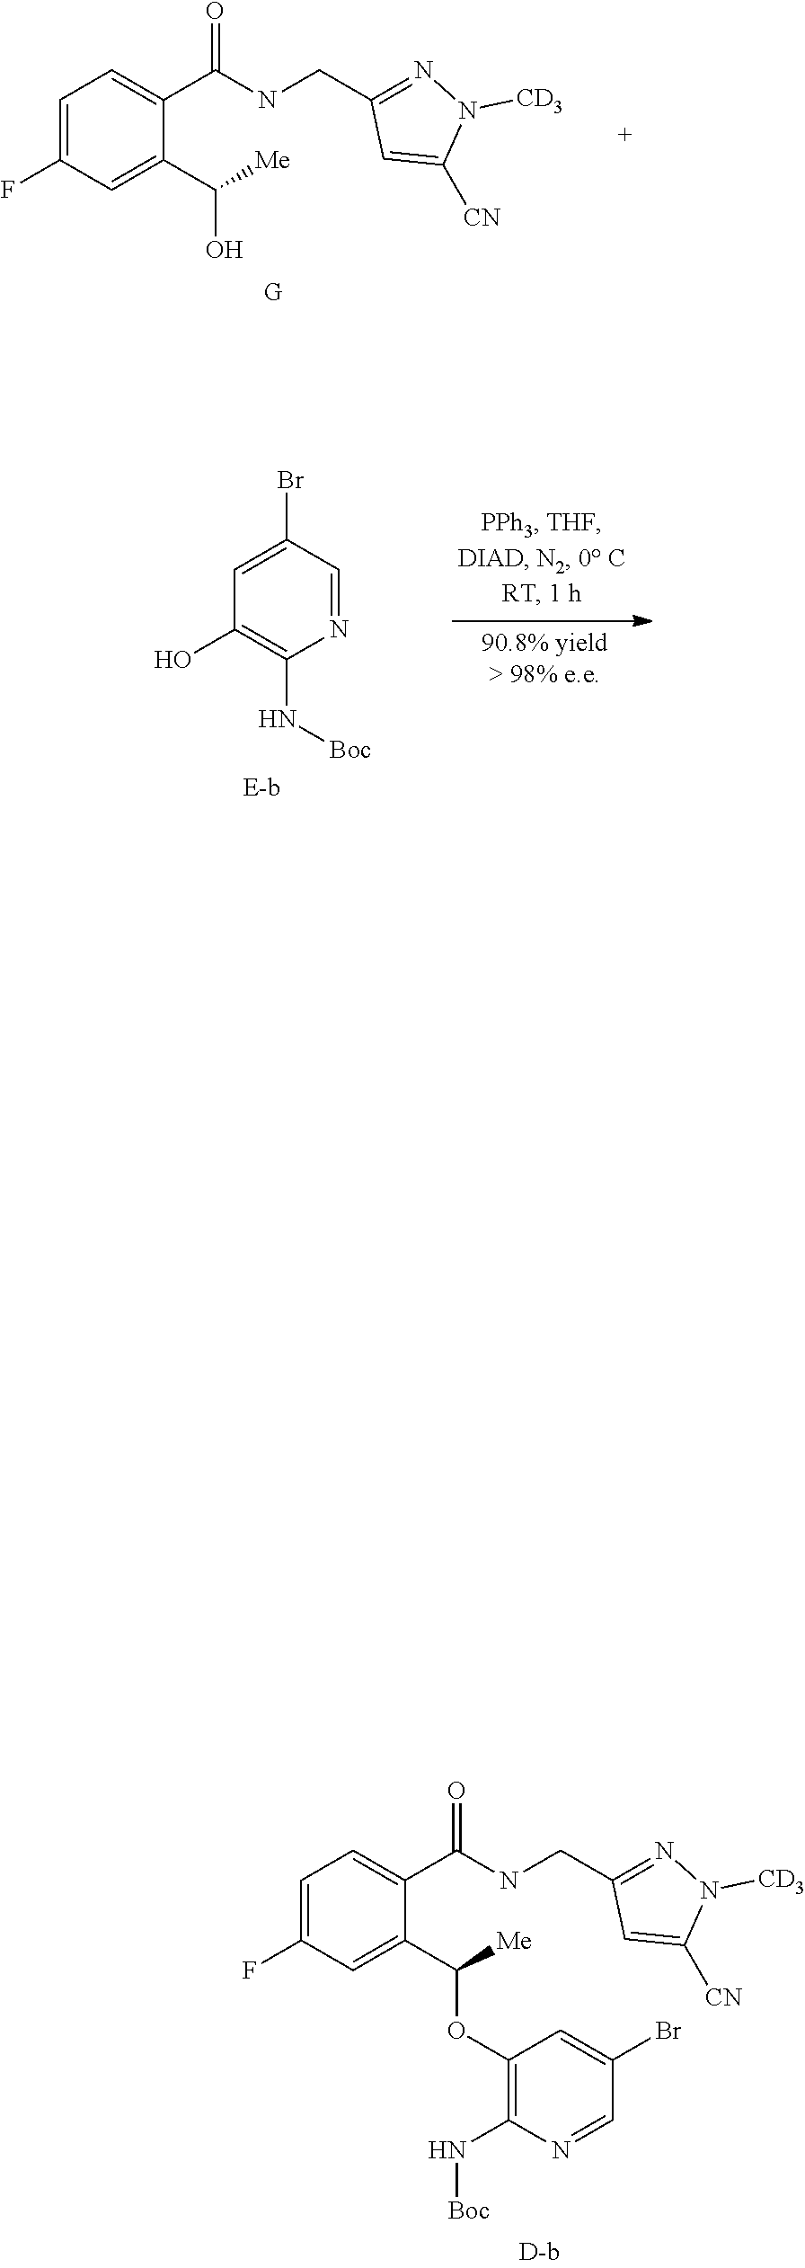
C1=C(F)C=C(C([Me])OC2=C(N[Boc])N=CC(Br)=C2)C(C(NCC2=NN([CD3])C([CN])=C2)=O)=C1.C1=C(F)C=C(C([Me])O)C(C(NCC2=NN([CD3])C([CN])=C2)=O)=C1.[G].N1=CC(Br)=CC(O)=C1N[Boc]
